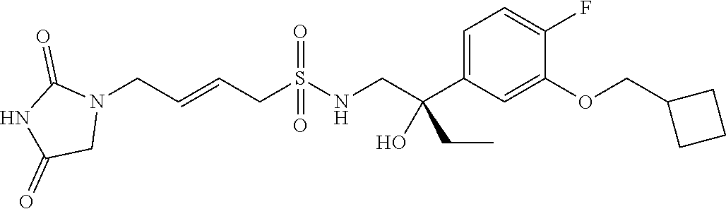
N1(CC=CCS(NCC(C2=CC=C(F)C(OCC3CCC3)=C2)(O)CC)(=O)=O)C(=O)NC(=O)C1
